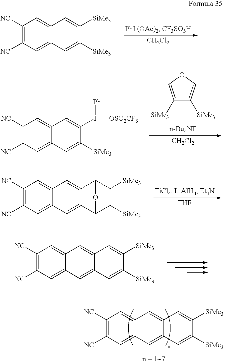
C1([NC])=C([NC])C=C2C(=C1)C=C([SiMe3])C([SiMe3])=C2.[CH2Cl2].C1([NC])=C([NC])C=C2C(=C1)C=C(I([OSO2CF3])[Ph])C([SiMe3])=C2.[CH2Cl2].C1([SiMe3])=COC=C1[SiMe3].C1([NC])=C([NC])C=C2C(=C1)C=C1C(=C2)C2C([SiMe3])=C([SiMe3])C1O2.[THF].C1([NC])=C([NC])C=C2C(=C1)C=C1C(=C2)C=C([SiMe3])C([SiMe3])=C1.C1([NC])=C([NC])C=C2C(=C1)C=C1C(=C2)C=C([SiMe3])C([SiMe3])=C1
